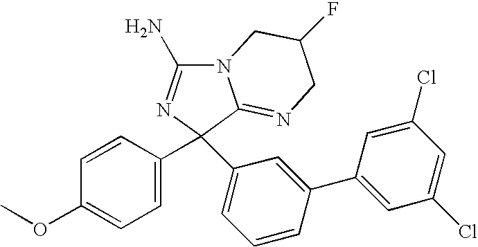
N12C(N)=NC(C3=CC=C(OC)C=C3)(C3=CC=CC(C4=CC(Cl)=CC(Cl)=C4)=C3)C1=NCC(F)C2
